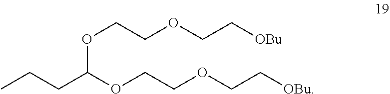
O(CCOCC[OBu])C(CCC)OCCOCC[OBu]
